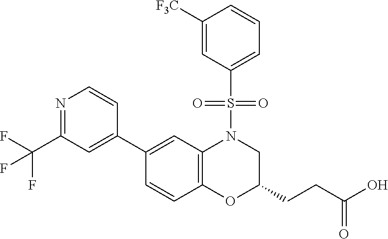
C1(C2=CC(C(F)(F)F)=NC=C2)=CC2=C(C=C1)OC(CCC(O)=O)CN2S(=O)(=O)C1=CC=CC([F3C])=C1
